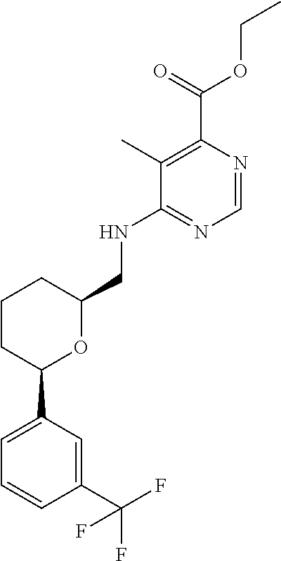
N1=C(NCC2OC(C3=CC=CC(C(F)(F)F)=C3)CCC2)C(C)=C(C(=O)OCC)N=C1
